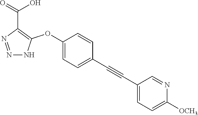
N1=NNC(OC2=CC=C(C#CC3=CC=C([OCH3])N=C3)C=C2)=C1C(=O)O
